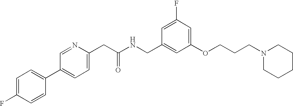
FC1=CC=C(C2=CC=C(CC(NCC3=CC(OCCCN4CCCCC4)=CC(F)=C3)=O)N=C2)C=C1
